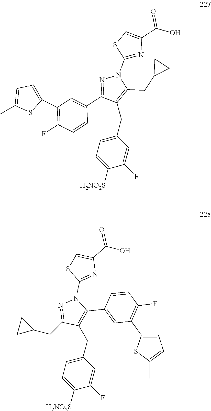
C1(CC2=CC=C([H2NO2S])C(F)=C2)=C(CC2CC2)N(C2=NC(C(O)=O)=CS2)N=C1C1=CC(C2=CC=C(C)S2)=C(F)C=C1.C(C1=CC=C([H2NO2S])C(F)=C1)C1=C(C2=CC(C3=CC=C(C)S3)=C(F)C=C2)N(C2=NC(C(O)=O)=CS2)N=C1CC1CC1
